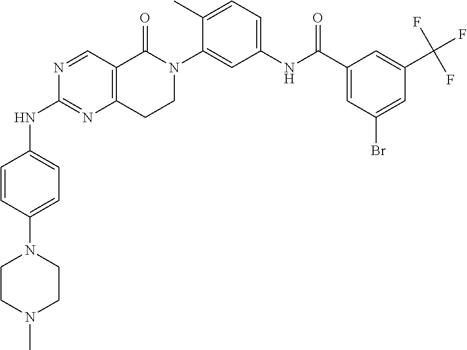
N1=CC2=C(N=C1NC1=CC=C(N3CCN(C)CC3)C=C1)CCN(C1=CC(NC(C3=CC(Br)=CC(C(F)(F)F)=C3)=O)=CC=C1C)C2=O
